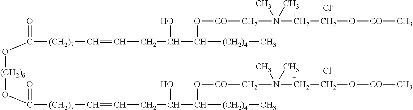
[Cl-].[(CH2)6](OC(=O)[(CH2)7]C=CCC(C([(CH2)4]C)O[CO]CN(CCO[CO]C)(C)C)O)OC([(CH2)7]C=CCC(O)C([(CH2)4]C)O[CO]CN(CCO[CO]C)(C)C)=O.[Cl-]
